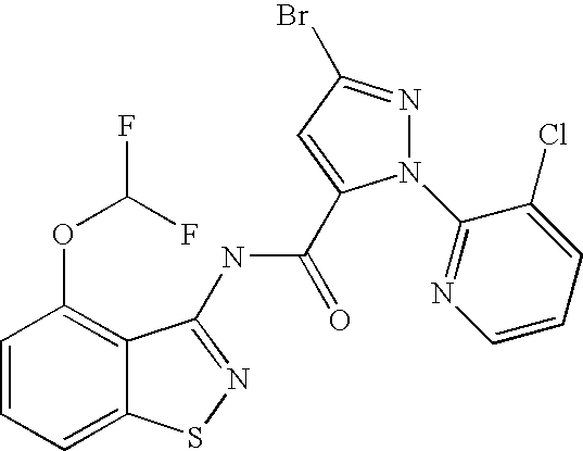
C1=CC=C2C(=C1OC(F)F)C(NC(C1=CC(Br)=NN1C1=NC=CC=C1Cl)=O)=NS2
